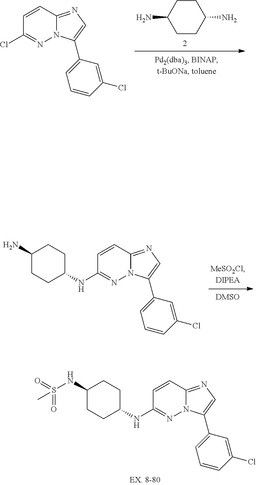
C1(N)CCC(NC2=NN3C(=NC=C3C3=CC=CC(Cl)=C3)C=C2)CC1.C1(NS(=O)(=O)C)CCC(NC2=NN3C(=NC=C3C3=CC=CC(Cl)=C3)C=C2)CC1.C1=CC(Cl)=NN2C1=NC=C2C1=CC=CC(Cl)=C1.C1CC(N)CCC1N
